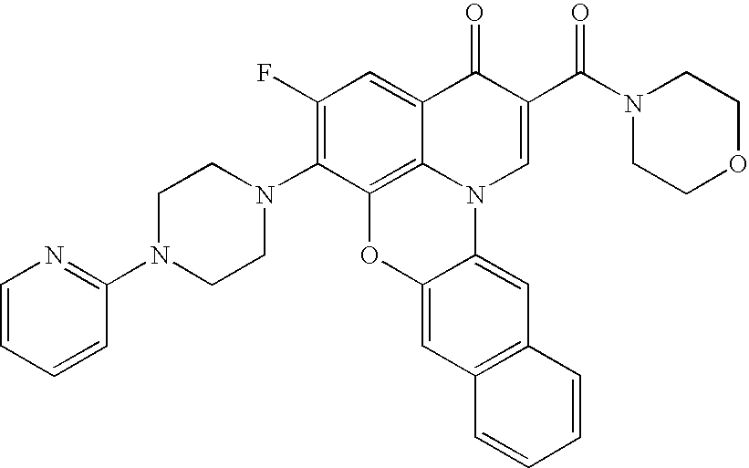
C12=C3C(=CC(F)=C1N1CCN(C4=NC=CC=C4)CC1)C(=O)C(C(N1CCOCC1)=O)=CN3C1=CC3=C(C=C1O2)C=CC=C3
